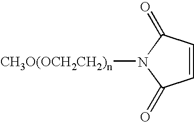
C1=CC(=O)N([CH3O(OCH2CH2)n])C1=O
